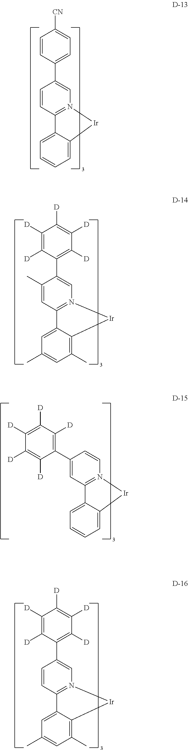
C1=CC(C2=CN3=C(C=C2)C2=CC=CC=C2[Ir]3)=CC=C1[CN].C1([D])=C([D])C(C2=CN3=C(C=C2C)C2=CC(C)=CC(C)=C2[Ir]3)=C([D])C([D])=C1[D].C1=CN2=C(C=C1C1=C([D])C([D])=C([D])C([D])=C1[D])C1=CC=CC=C1[Ir]2.C1([D])=C([D])C(C2=CN3=C(C=C2)C2=CC(C)=CC(C)=C2[Ir]3)=C([D])C([D])=C1[D]
